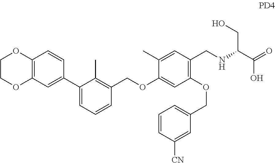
C1COC2=C(O1)C=CC(C1=CC=CC(COC3=CC(OCC4=CC=CC([CN])=C4)=C(CNC(C(=O)O)CO)C=C3C)=C1C)=C2
